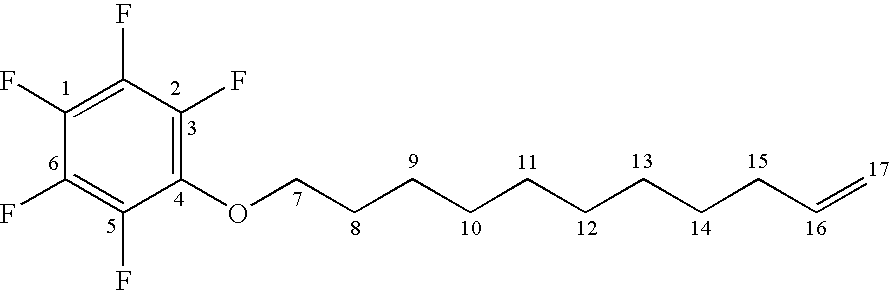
C1(F)=C(OCCCCCCCCCC=C)C(F)=C(F)C(F)=C1F
